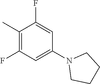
C1(C)=C(F)C=C(N2CCCC2)C=C1F
